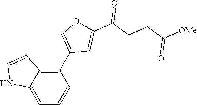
C1(C2=COC(C(=O)CCC(=O)[OMe])=C2)=C2C(=CC=C1)NC=C2
